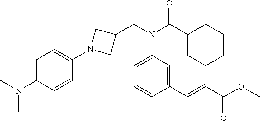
N(C1=CC=CC(C=CC(OC)=O)=C1)(CC1CN(C2=CC=C(N(C)C)C=C2)C1)C(=O)C1CCCCC1
